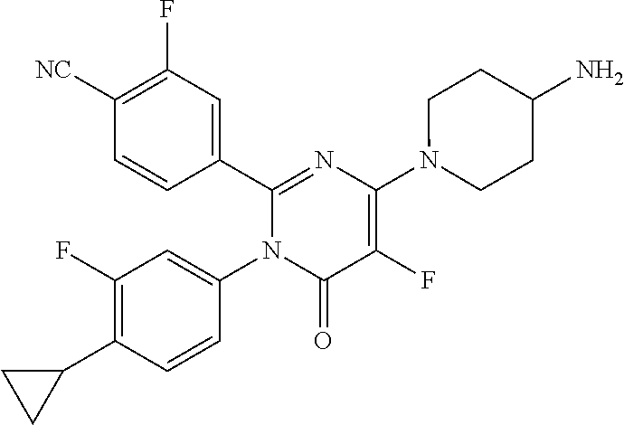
C1(C2=CC(F)=C([CN])C=C2)=NC(N2CCC(N)CC2)=C(F)C(=O)N1C1=CC(F)=C(C2CC2)C=C1
